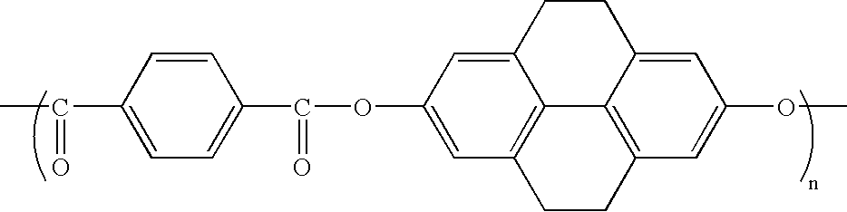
C1=CC(C(C)=O)=CC=C1C(=O)OC1=CC2=C3C(=C1)CCC1=CC(OC)=CC(=C31)CC2
